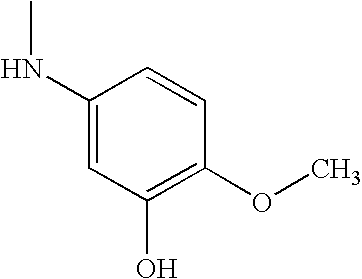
C1(NC)=CC(O)=C(OC)C=C1
